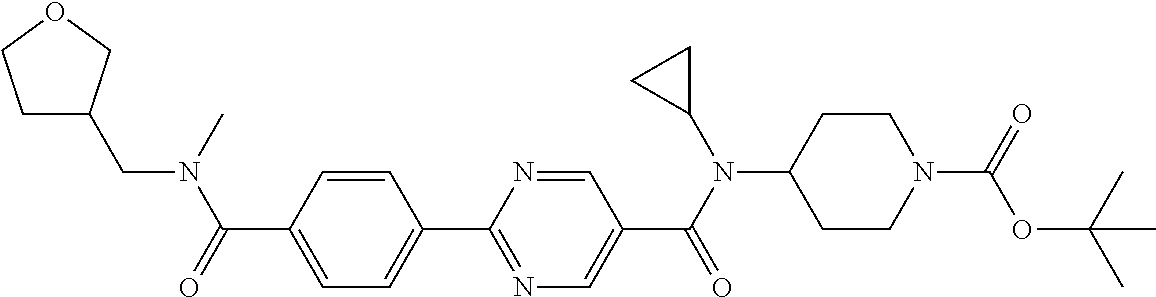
C1(C(=O)N(CC2CCOC2)C)=CC=C(C2=NC=C(C(N(C3CC3)C3CCN(C(=O)OC(C)(C)C)CC3)=O)C=N2)C=C1
